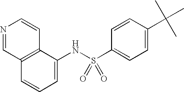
N1=CC2=C(C=C1)C(NS(C1=CC=C(C(C)(C)C)C=C1)(=O)=O)=CC=C2
